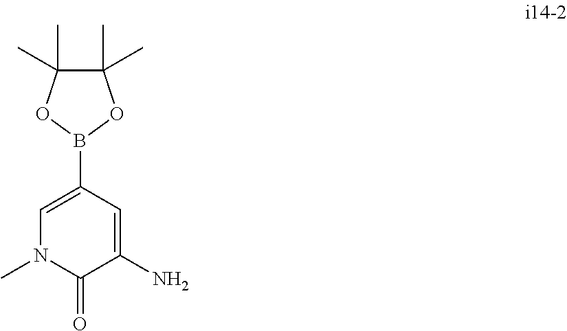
C1(C)(C)C(C)(C)OB(C2=CN(C)C(=O)C(N)=C2)O1
